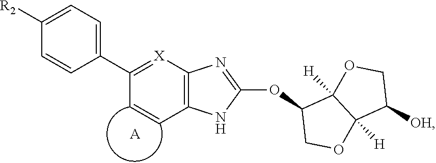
C1([R2])=CC=C(C2=[X]C3=C(C=C2)NC(OC2COC4([H])C2([H])OCC4[OH])=N3)C=C1.[A]
